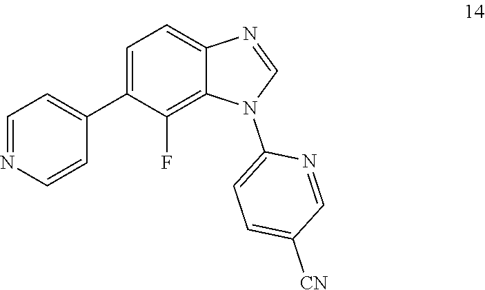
C1=NC=CC(C2=CC=C3C(=C2F)N(C2=CC=C([CN])C=N2)C=N3)=C1
